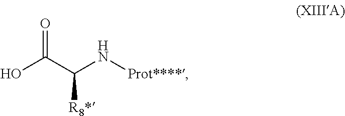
OC(C([R8*])N[Prot****])=O
